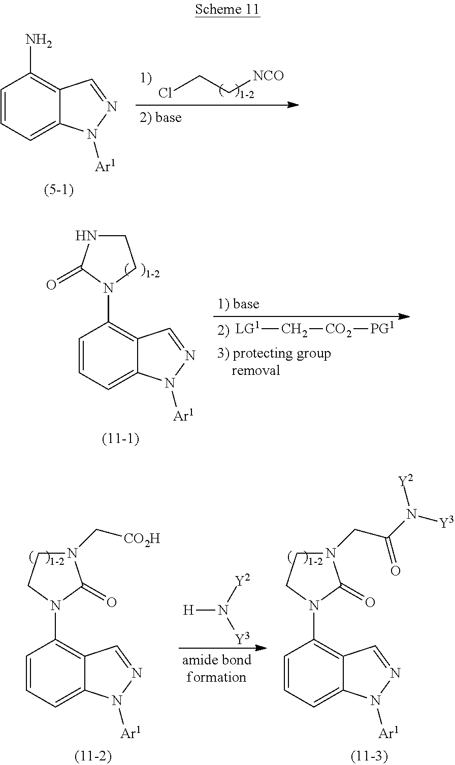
ClCC[NCO].C1=CC=C2C(=C1N)C=NN2[Ar1].C1=CC=C2C(=C1N1CCNC1=O)C=NN2[Ar1].[LG1]C[CO2][PG1].C1=CC=C2C(=C1N1CCN(C[CO2H])C1=O)C=NN2[Ar1].[H]N([Y3])[Y2].C1=CC=C2C(=C1N1CCN(CC(N([Y3])[Y2])=O)C1=O)C=NN2[Ar1]
